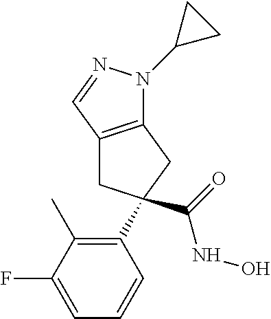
C12=C(CC(C(=O)NO)(C3=C(C)C(F)=CC=C3)C1)N(C1CC1)N=C2
